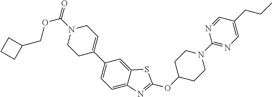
C1C(C2=CC=C3C(=C2)SC(OC2CCN(C4=NC=C(CCC)C=N4)CC2)=N3)=CCN(C(OCC2CCC2)=O)C1
